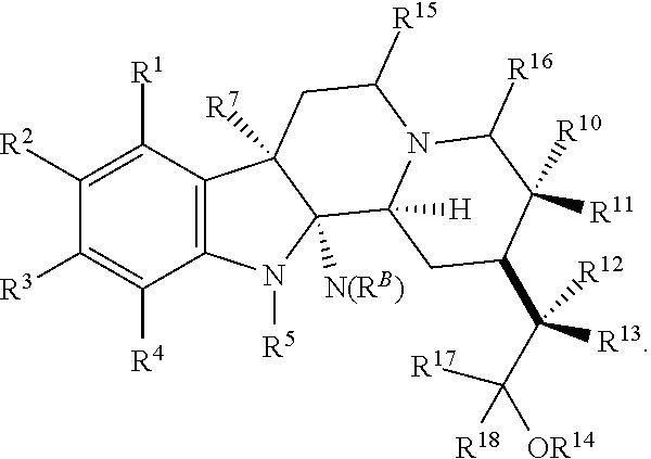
C1([R2])=C([R1])C2=C(C([R4])=C1[R3])N([R5])C1([N(RB)])C2([R7])CC([R15])N2C1([H])CC(C(C([OR14])([R18])[R17])([R13])[R12])C([R10])([R11])C2[R16]
